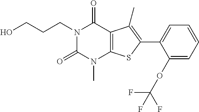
N1(CCCO)C(=O)N(C)C2=C(C1=O)C(C)=C(C1=CC=CC=C1OC(F)(F)F)S2
